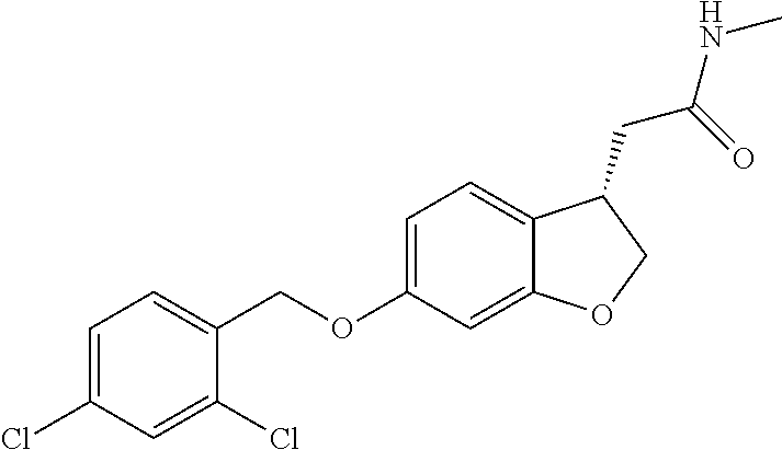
C1=C(Cl)C=C(Cl)C(COC2=CC=C3C(=C2)OCC3CC(NC)=O)=C1
